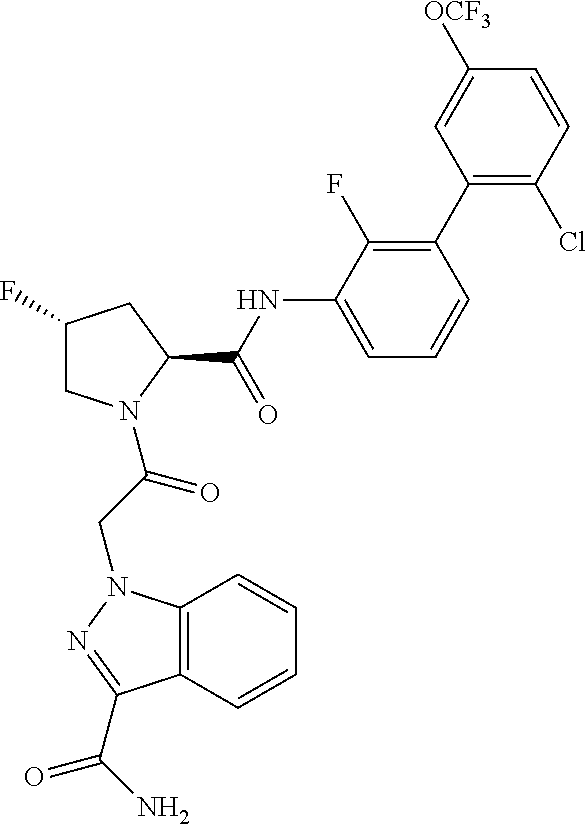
C1(F)CN(C(CN2C3=C(C=CC=C3)C(C(N)=O)=N2)=O)C(C(NC2=CC=CC(C3=C(Cl)C=CC([OCF3])=C3)=C2F)=O)C1
